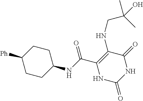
C(C1=C(NCC(C)(O)C)C(=O)NC(=O)N1)(=O)NC1CCC([Ph])CC1
